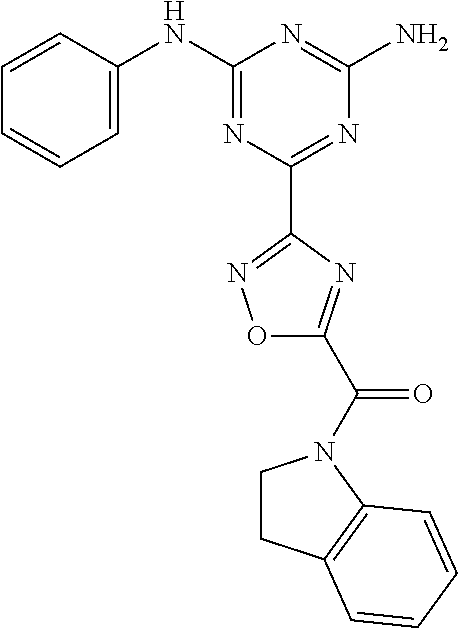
C1=CC(NC2=NC(C3=NOC(C(=O)N4CCC5=C4C=CC=C5)=N3)=NC(N)=N2)=CC=C1
